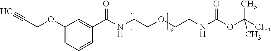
C1(OCC#C)=CC=CC(C(NCCOCCNC(OC(C)(C)C)=O)=O)=C1
